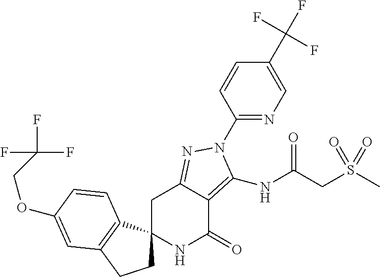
O(C1=CC2=C(C3(CC2)NC(=O)C2=C(NC(CS(C)(=O)=O)=O)N(C4=NC=C(C(F)(F)F)C=C4)N=C2C3)C=C1)CC(F)(F)F
